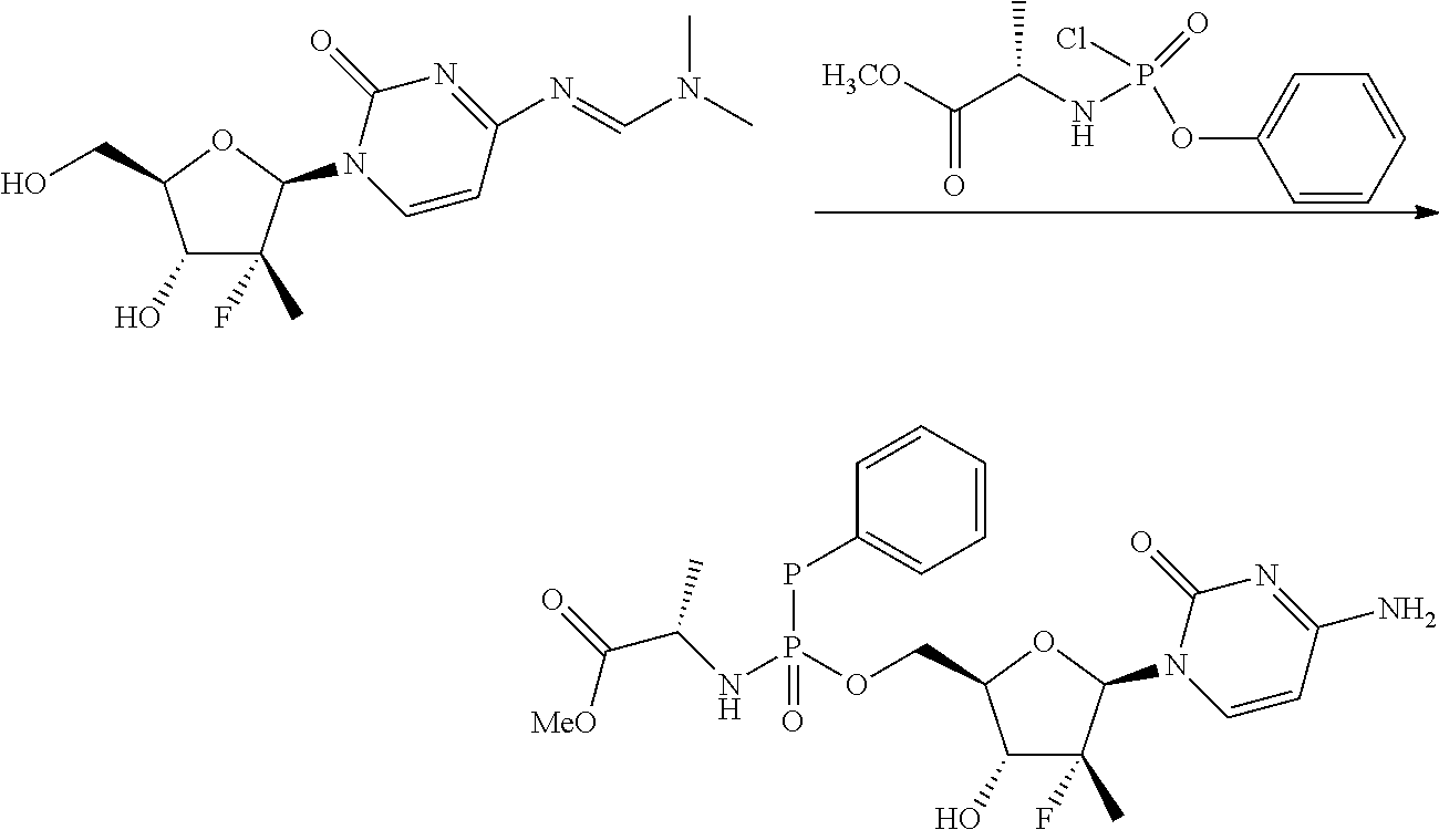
C1(O)C(C)(F)C(N2C=CC(N=CN(C)C)=NC2=O)OC1CO.C1=CC=CC=C1OP(Cl)(=O)NC(C([H3CO])=O)C.C1(O)C(C)(F)C(N2C=CC(N)=NC2=O)OC1COP(NC(C(=O)[MeO])C)(PC1=CC=CC=C1)=O
